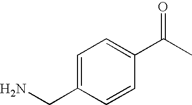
C1(C(C)=O)=CC=C(CN)C=C1
